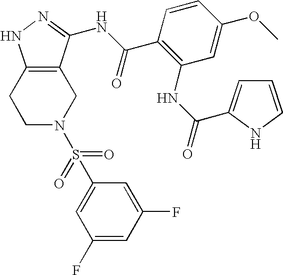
C1C2=C(CCN1S(C1=CC(F)=CC(F)=C1)(=O)=O)NN=C2NC(C1=C(NC(=O)C2=CC=CN2)C=C(OC)C=C1)=O
